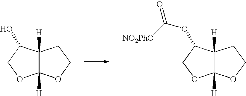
C12([H])C([H])(C(O)CO1)CCO2.C12([H])C([H])(C(OC([NO2PhO])=O)CO1)CCO2
